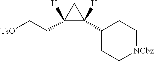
[TsO]CCC1([H])C([H])(C2CC[NCbz]CC2)C1
